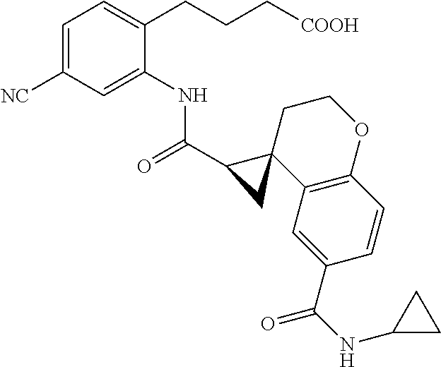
C1=C([NC])C=C(NC(C2CC23C2=C(OCC3)C=CC(C(NC3CC3)=O)=C2)=O)C(CCC[COOH])=C1
